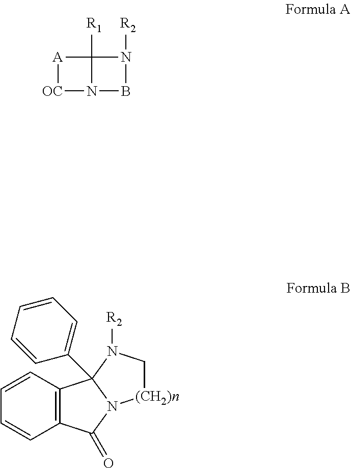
C12=C(C=CC=C1)C1(C3=CC=CC=C3)N(C2=O)[(CH2)n]CN1[R2].[A]1[OC]N2C1([R1])N([R2])B2
